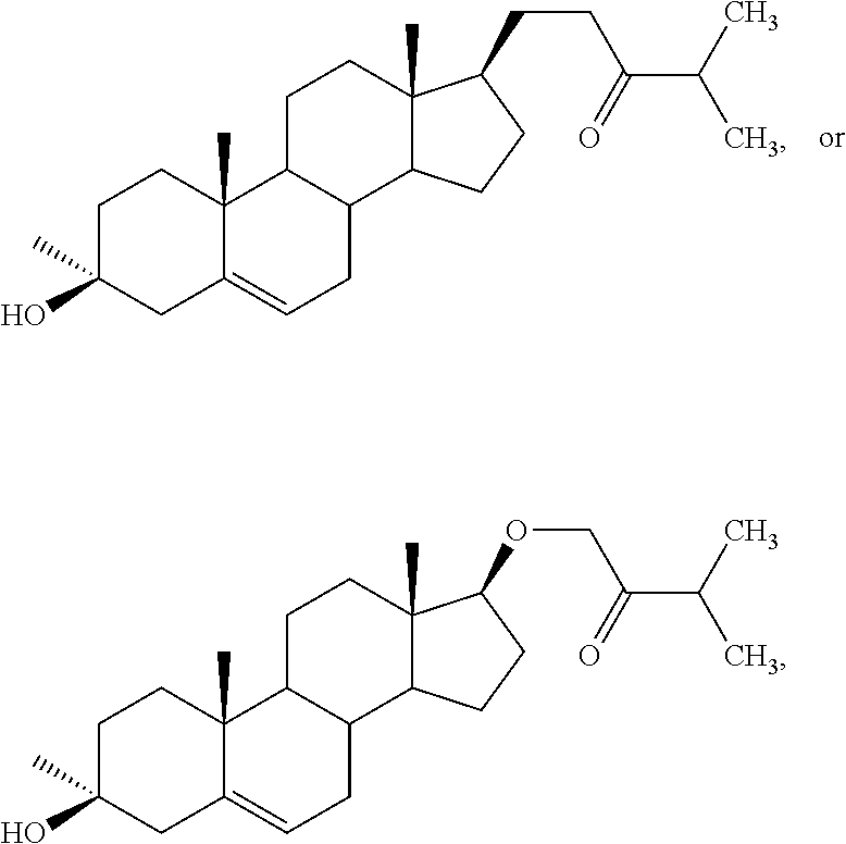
C1C(O)(C)CC2=CCC3C(C2(C)C1)CCC1(C)C3CCC1CCC(C(C)C)=O.C1C(O)(C)CC2=CCC3C(C2(C)C1)CCC1(C)C3CCC1OCC(C(C)C)=O
